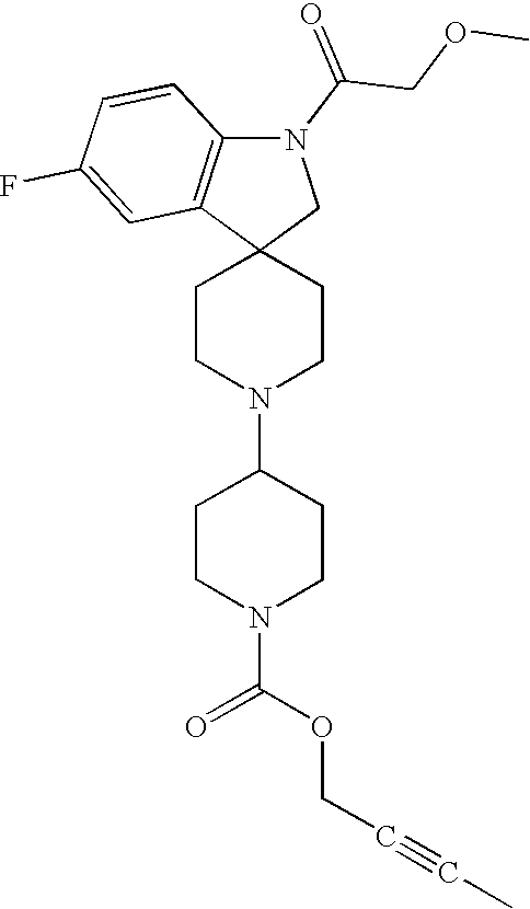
C1CN(C2CCN(C(OCC#CC)=O)CC2)CCC12CN(C(COC)=O)C1=C2C=C(F)C=C1
